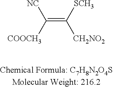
C(=C([SCH3])[CH2NO2])([NC])[COOCH3]
